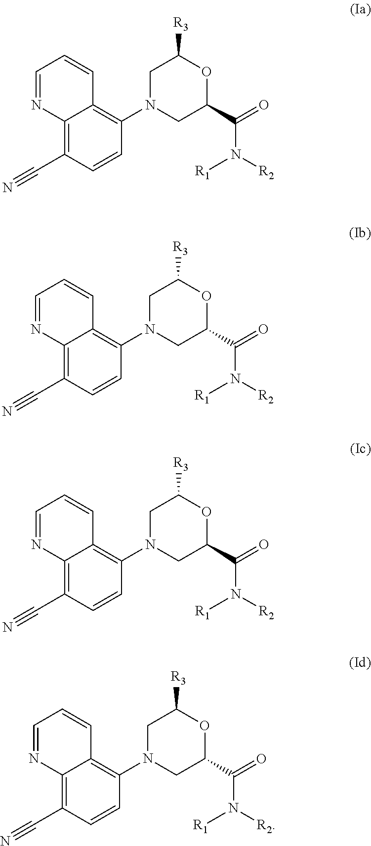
C12=C(C#N)C=CC(N3CC(C(=O)N([R1])[R2])OC([R3])C3)=C1C=CC=N2.C12=C(C#N)C=CC(N3CC(C(=O)N([R1])[R2])OC([R3])C3)=C1C=CC=N2.C12=C(C#N)C=CC(N3CC(C(=O)N([R1])[R2])OC([R3])C3)=C1C=CC=N2.C12=C(C#N)C=CC(N3CC(C(=O)N([R1])[R2])OC([R3])C3)=C1C=CC=N2
